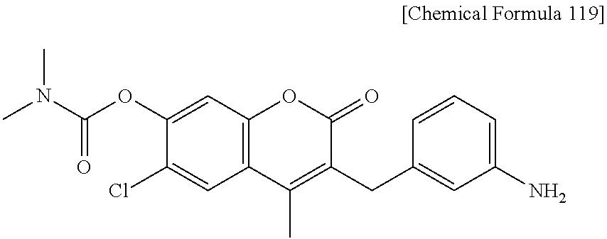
C1(OC(N(C)C)=O)=CC2=C(C=C1Cl)C(C)=C(CC1=CC(N)=CC=C1)C(=O)O2
